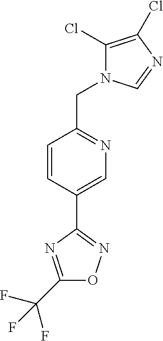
C1=CC(C2=NOC(C(F)(F)F)=N2)=CN=C1CN1C(Cl)=C(Cl)N=C1
